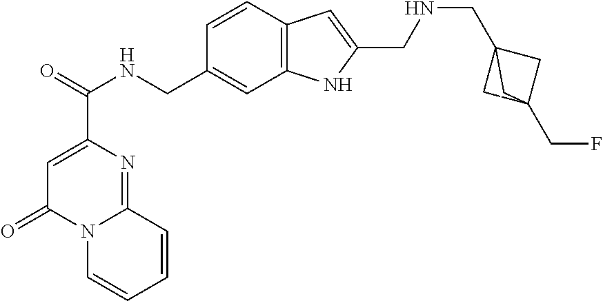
C1=C(C(NCC2=CC3=C(C=C2)C=C(CNCC24CC(CF)(C2)C4)N3)=O)N=C2N(C1=O)C=CC=C2
